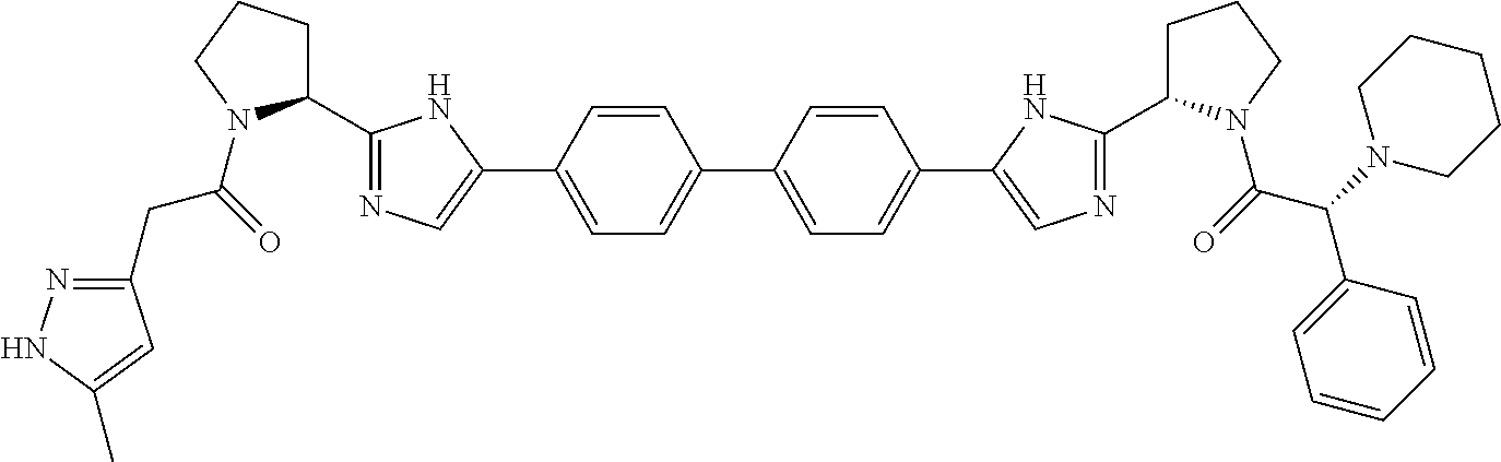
C(C(=O)N1C(C2=NC=C(C3=CC=C(C4=CC=C(C5=CN=C(C6CCCN6C(=O)C(N6CCCCC6)C6=CC=CC=C6)N5)C=C4)C=C3)N2)CCC1)C1=NNC(C)=C1
